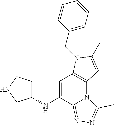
C1=C(NC2CCNC2)C2=NN=C(C)N2C2=C1N(CC1=CC=CC=C1)C(C)=C2
